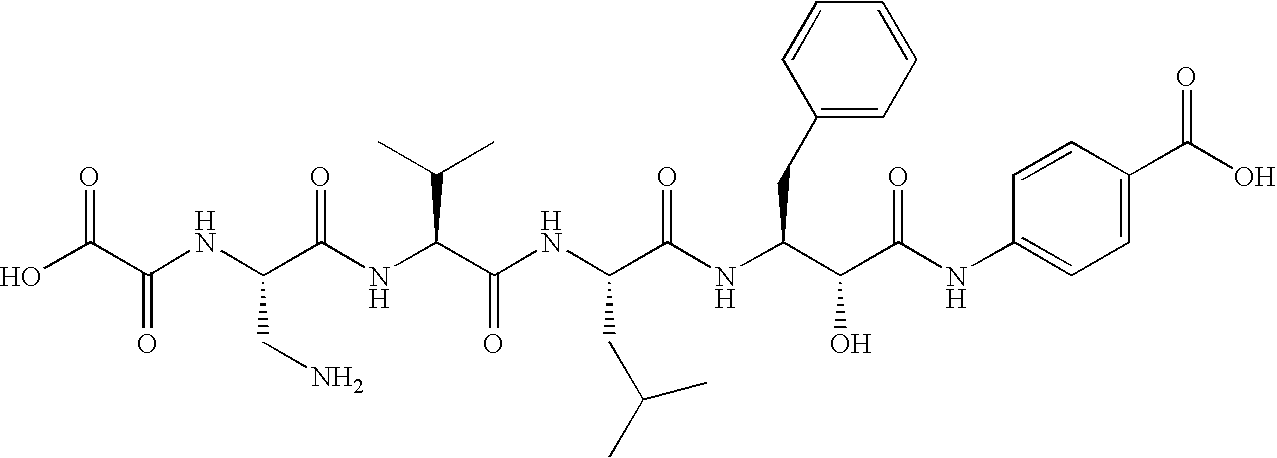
OC(=O)C(=O)NC(CN)C(=O)NC(C(C)C)C(=O)NC(CC(C)C)C(NC(CC1=CC=CC=C1)C(O)C(=O)NC1=CC=C(C(=O)O)C=C1)=O
